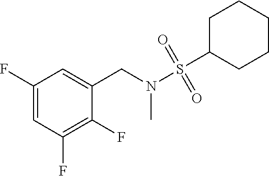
C1(F)=CC(F)=C(F)C(CN(S(C2CCCCC2)(=O)=O)C)=C1
